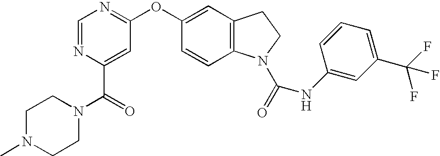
N1(C(C2=CC(OC3=CC4=C(C=C3)N(C(=O)NC3=CC(C(F)(F)F)=CC=C3)CC4)=NC=N2)=O)CCN(C)CC1
